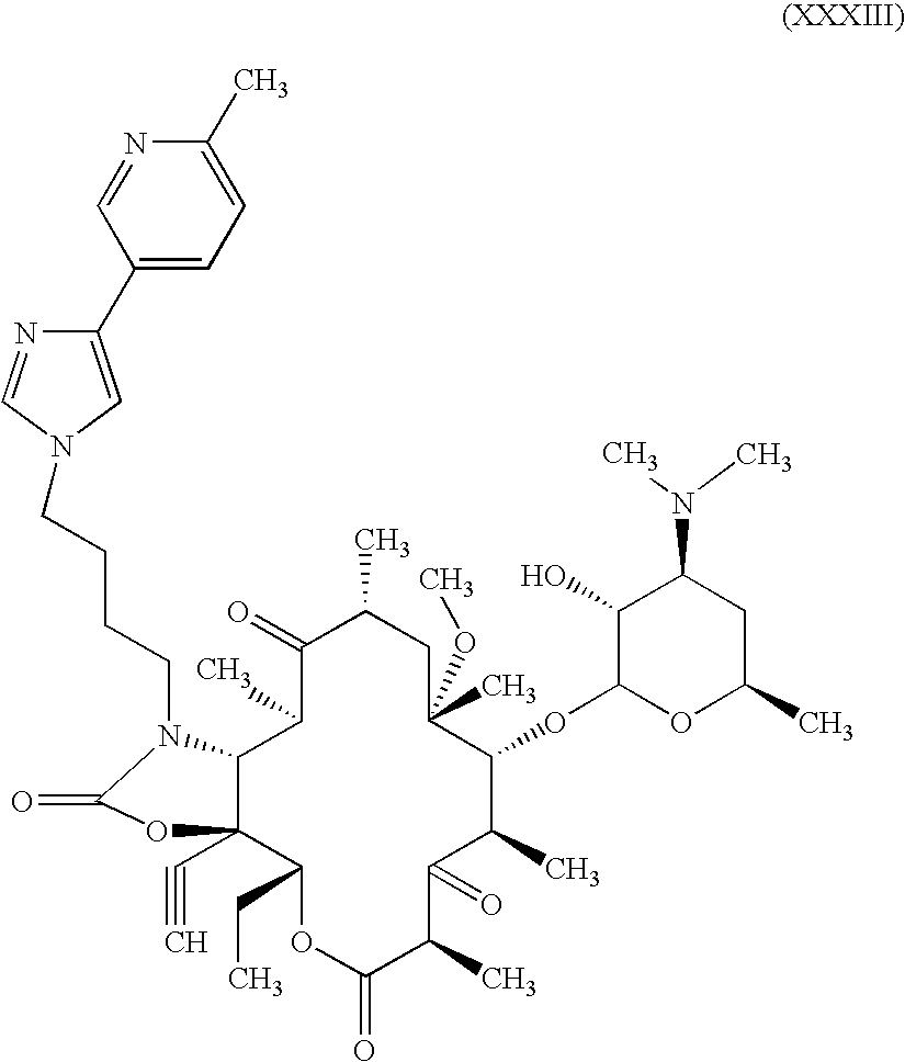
C12C(C#C)(C(CC)OC(=O)C(C)C(=O)C(C)C(OC3OC(C)CC(N(C)C)C3O)C(C)(OC)CC(C)C(=O)C1C)OC(=O)N2CCCCN1C=NC(C2=CC=C(C)N=C2)=C1
